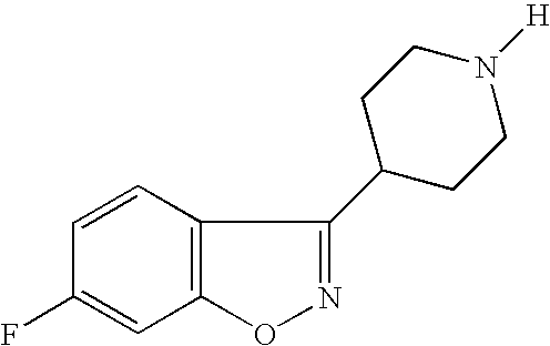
C1=CC2=C(C=C1F)ON=C2C1CCN([H])CC1
